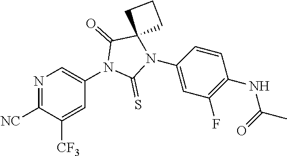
N1=C([NC])C([CF3])=CC(N2C(=S)N(C3=CC(F)=C(NC(C)=O)C=C3)C3(C2=O)CCC3)=C1
